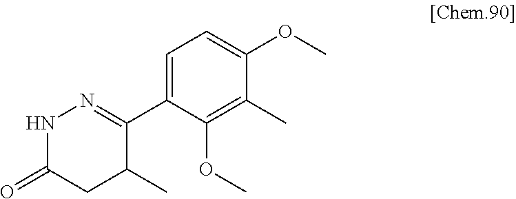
C1(C2=NNC(=O)CC2C)=CC=C(OC)C(C)=C1OC
